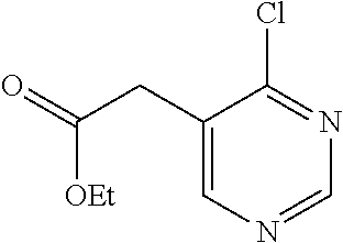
C1(CC(=O)[OEt])=CN=CN=C1Cl
